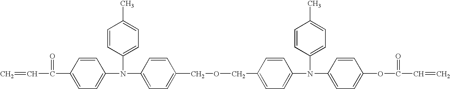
C=CC(=O)C1=CC=C(N(C2=CC=C(C)C=C2)C2=CC=C(COCC3=CC=C(N(C4=CC=C(C)C=C4)C4=CC=C(OC(=O)C=C)C=C4)C=C3)C=C2)C=C1
